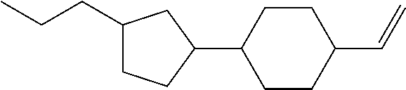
C1(CCC)CCC(C2CCC(C=C)CC2)C1
